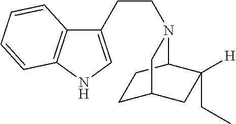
C1(CCN2C3CCC(CC3([H])CC)C2)=CNC2=C1C=CC=C2
